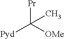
[Pr]C([OMe])([Pyd])C
